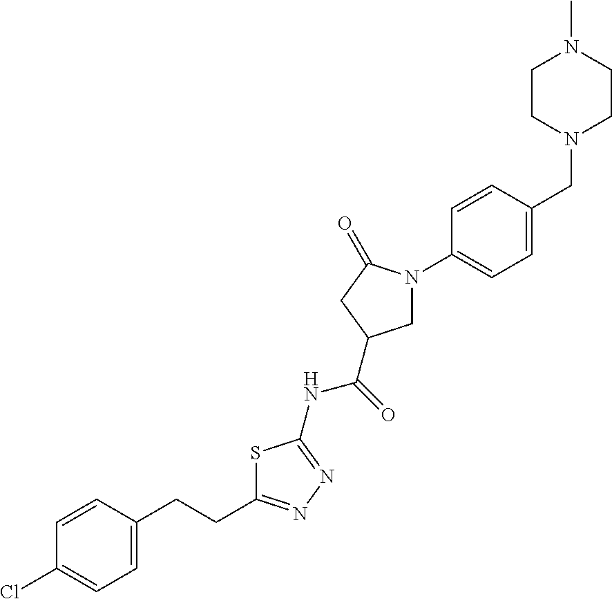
C1(CCC2=NN=C(NC(=O)C3CN(C4=CC=C(CN5CCN(C)CC5)C=C4)C(=O)C3)S2)=CC=C(Cl)C=C1
